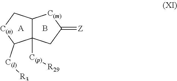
C12([C(p)][R29])C(C[C(n)]C1[C(l)][R3])[C(m)]C(=[Z])C2.[A].B
